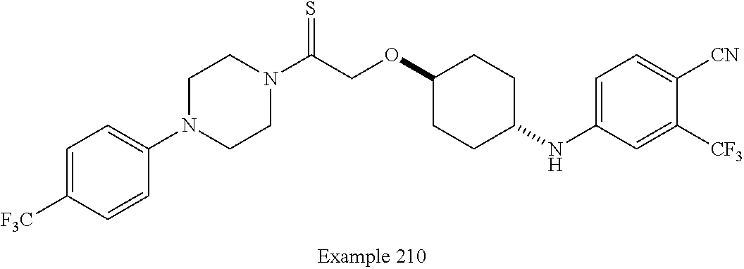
C1=C([F3C])C=CC(N2CCN(C(COC3CCC(NC4=CC=C([CN])C([CF3])=C4)CC3)=S)CC2)=C1
